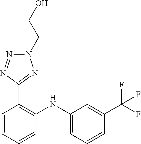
C1=C(C(F)(F)F)C=CC=C1NC1=C(C2=NN(CCO)N=N2)C=CC=C1
